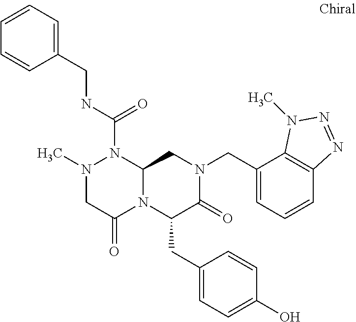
N1(C)CC(=O)N2C(N1C(NCC1=CC=CC=C1)=O)CN(CC1=CC=CC3=C1N(C)N=N3)C(=O)C2CC1=CC=C(O)C=C1
